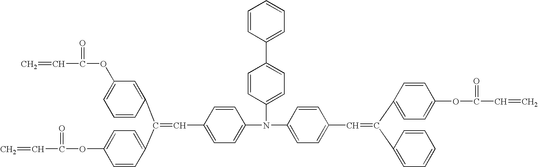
C1=C(OC(=O)C=C)C=C(C(C2=CC=C(OC(=O)C=C)C=C2)=CC2=CC=C(N(C3=CC=C(C4=CC=CC=C4)C=C3)C3=CC=C(C=C(C4=CC=C(OC(=O)C=C)C=C4)C4=CC=CC=C4)C=C3)C=C2)C=C1
